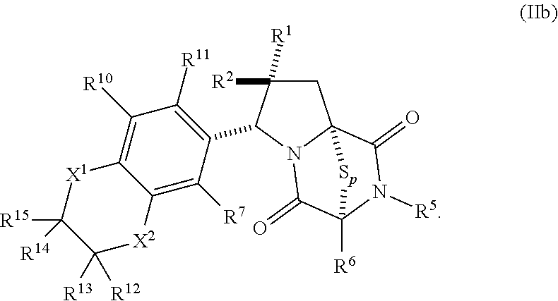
C1C([R2])([R1])C(C2=C([R11])C([R10])=C3C(=C2[R7])[X2]C([R13])([R12])C([R15])([R14])[X1]3)N2C13C(=O)N([R5])C([R6])(C2=O)[Sp]3
